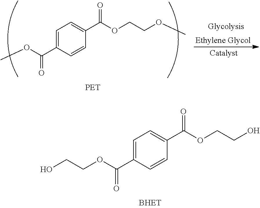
C1=C(C(OCCO)=O)C=CC(C(OCCO)=O)=C1.C1=C(C(OC)=O)C=CC(C(OCCOC)=O)=C1
